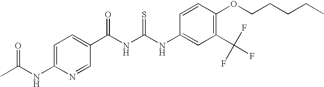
C(NC(NC1=CC(C(F)(F)F)=C(OCCCCC)C=C1)=S)(=O)C1=CC=C(NC(C)=O)N=C1
